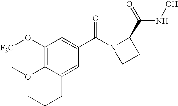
C1(O[F3C])=C(OC)C(CCC)=CC(C(N2CCC2C(=O)NO)=O)=C1
